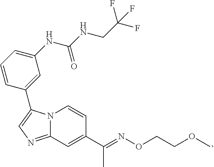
N12C(=NC=C1C1=CC(NC(NCC(F)(F)F)=O)=CC=C1)C=C(C(=NOCCOC)C)C=C2
